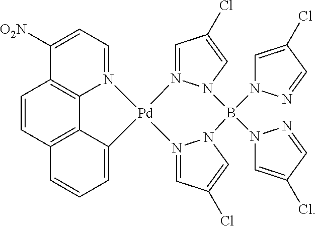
C1([O2N])=CC=N2C3=C1C=CC1=C3C(=CC=C1)[Pd]21N2=CC(Cl)=CN2B(N2C=C(Cl)C=N2)(N2C=C(Cl)C=N2)N2N1=CC(Cl)=C2
